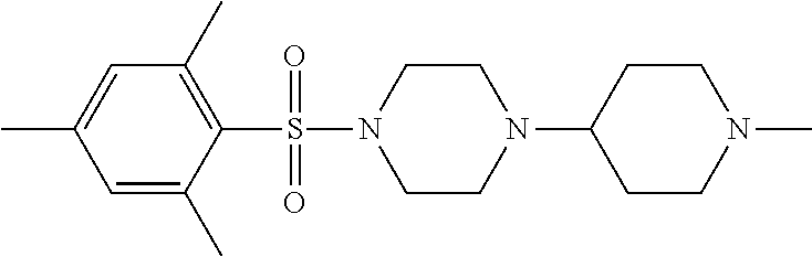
C1(N2CCN(S(C3=C(C)C=C(C)C=C3C)(=O)=O)CC2)CCN(C)CC1
